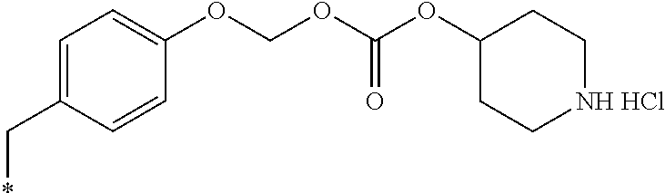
C1=C(C*)C=CC(OCOC(=O)OC2CC[NH HCl]CC2)=C1
